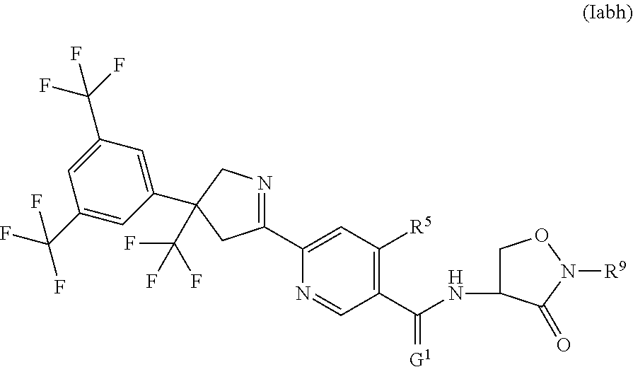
C1(C2=CC([R5])=C(C(NC3CON([R9])C3=O)=[G1])C=N2)=NCC(C2=CC(C(F)(F)F)=CC(C(F)(F)F)=C2)(C(F)(F)F)C1
